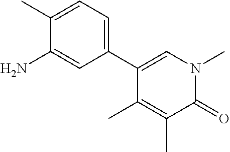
C1(C2=CN(C)C(=O)C(C)=C2C)=CC=C(C)C(N)=C1
